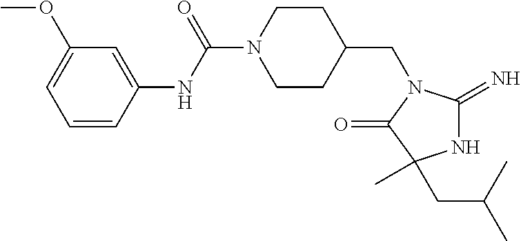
C1=CC(NC(=O)N2CCC(CN3C(=O)C(C)(CC(C)C)NC3=N)CC2)=CC(OC)=C1
